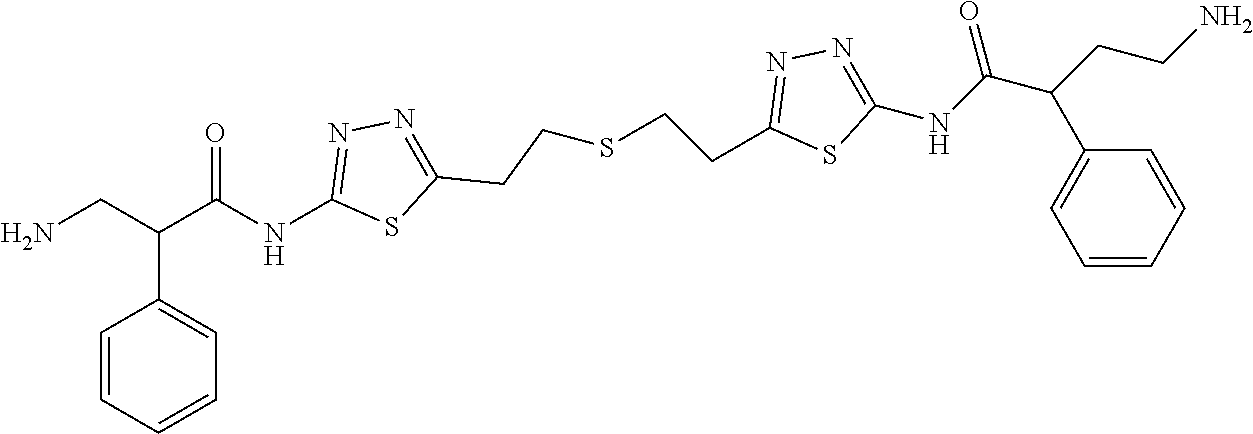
C1=CC=CC=C1C(CN)C(NC1=NN=C(CCSCCC2=NN=C(NC(C(CCN)C3=CC=CC=C3)=O)S2)S1)=O
